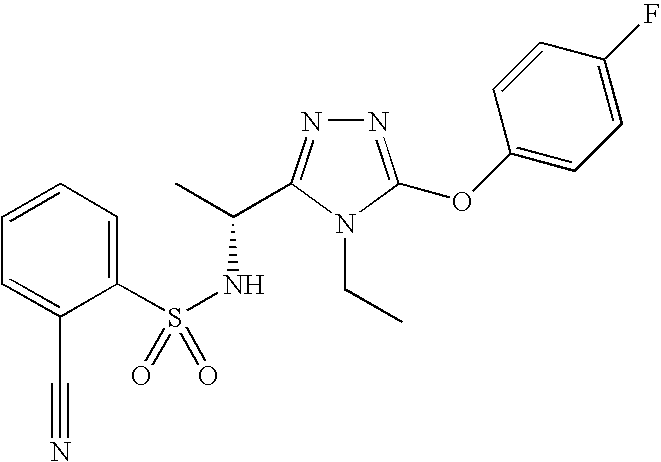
N1=C(OC2=CC=C(F)C=C2)N(CC)C(C(C)NS(=O)(C2=CC=CC=C2C#N)=O)=N1
